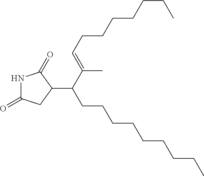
N1C(=O)CC(C(C(=CCCCCCCC)C)CCCCCCCCC)C1=O
